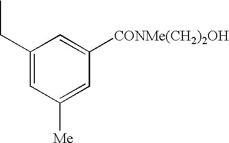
C1(CC)=CC([Me])=CC([CONMe(CH2)2OH])=C1
